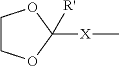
C1COC([X]C)([R'])O1
